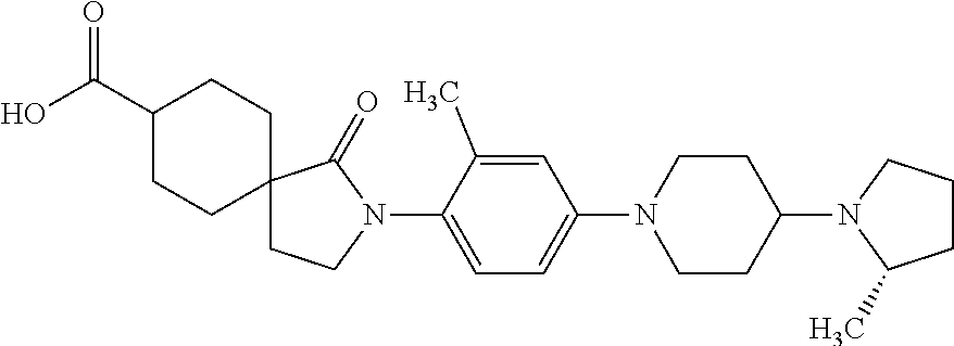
C1(N2CCC(N3C(C)CCC3)CC2)=CC=C(N2C(=O)C3(CC2)CCC(C(O)=O)CC3)C(C)=C1
